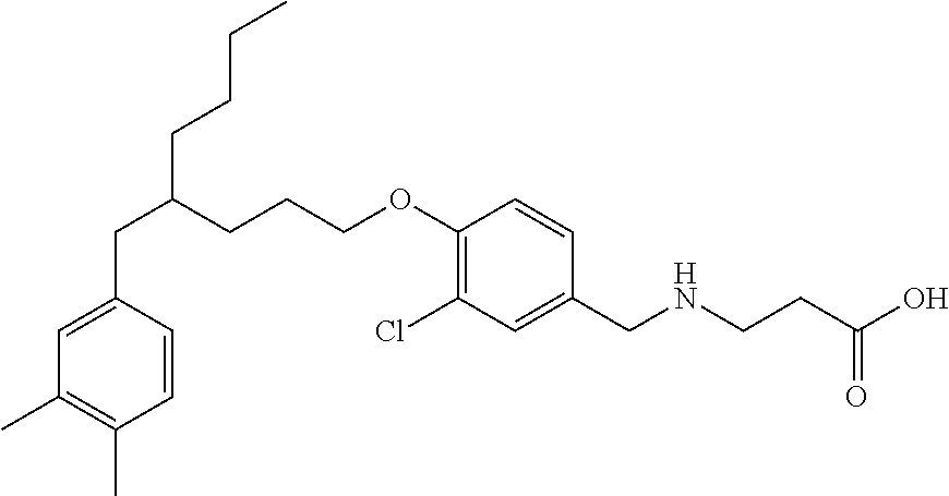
C1=CC(CC(CCCC)CCCOC2=C(Cl)C=C(CNCCC(O)=O)C=C2)=CC(C)=C1C
